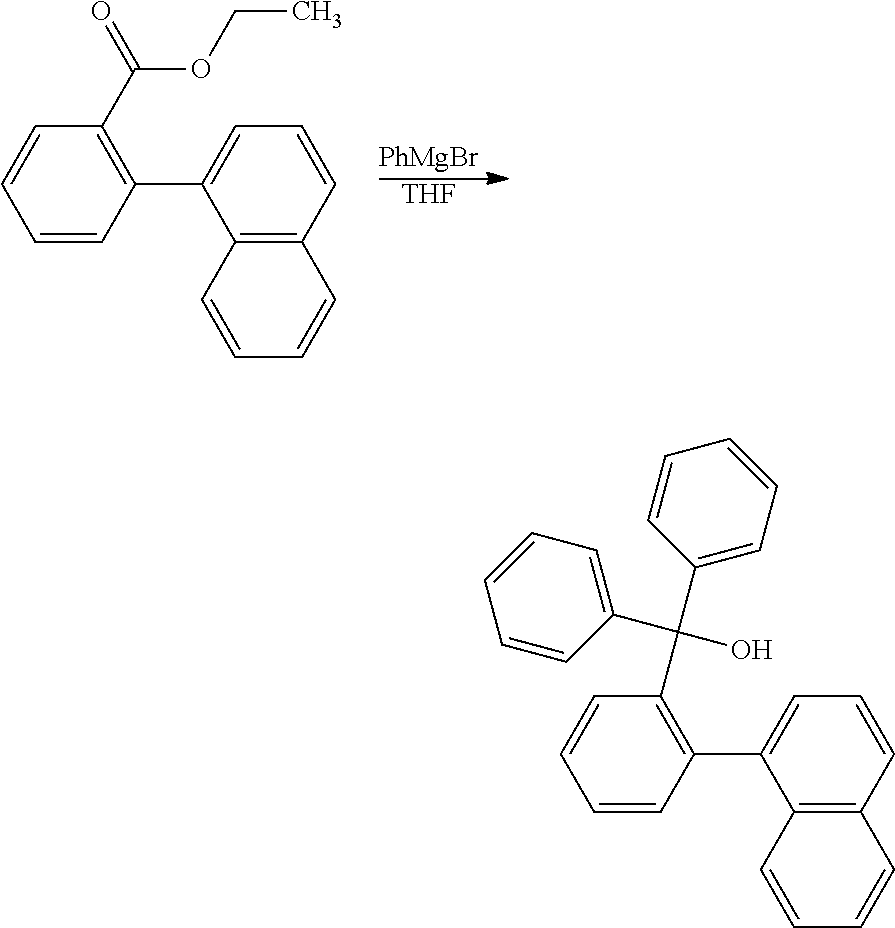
[THF].[PhMgBr].C12=C(C=CC=C1C1=C(C(=O)OCC)C=CC=C1)C=CC=C2.C12=C(C=CC=C1C1=C(C(C3=CC=CC=C3)(O)C3=CC=CC=C3)C=CC=C1)C=CC=C2
